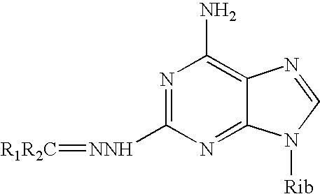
N1=C([NNH]=[R1R2C])N=C2C(=C1N)N=CN2[Rib]
